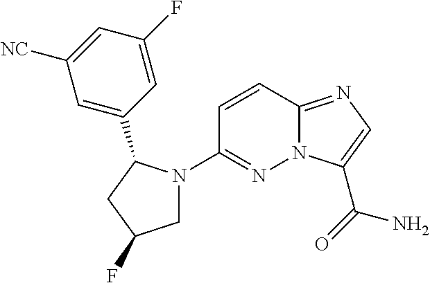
N12C(=NC=C1C(=O)N)C=CC(N1CC(F)CC1C1=CC([NC])=CC(F)=C1)=N2
